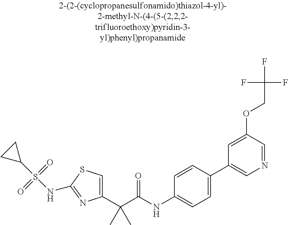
C1(C(C(NC2=CC=C(C3=CN=CC(OCC(F)(F)F)=C3)C=C2)=O)(C)C)=CSC(NS(C2CC2)(=O)=O)=N1
